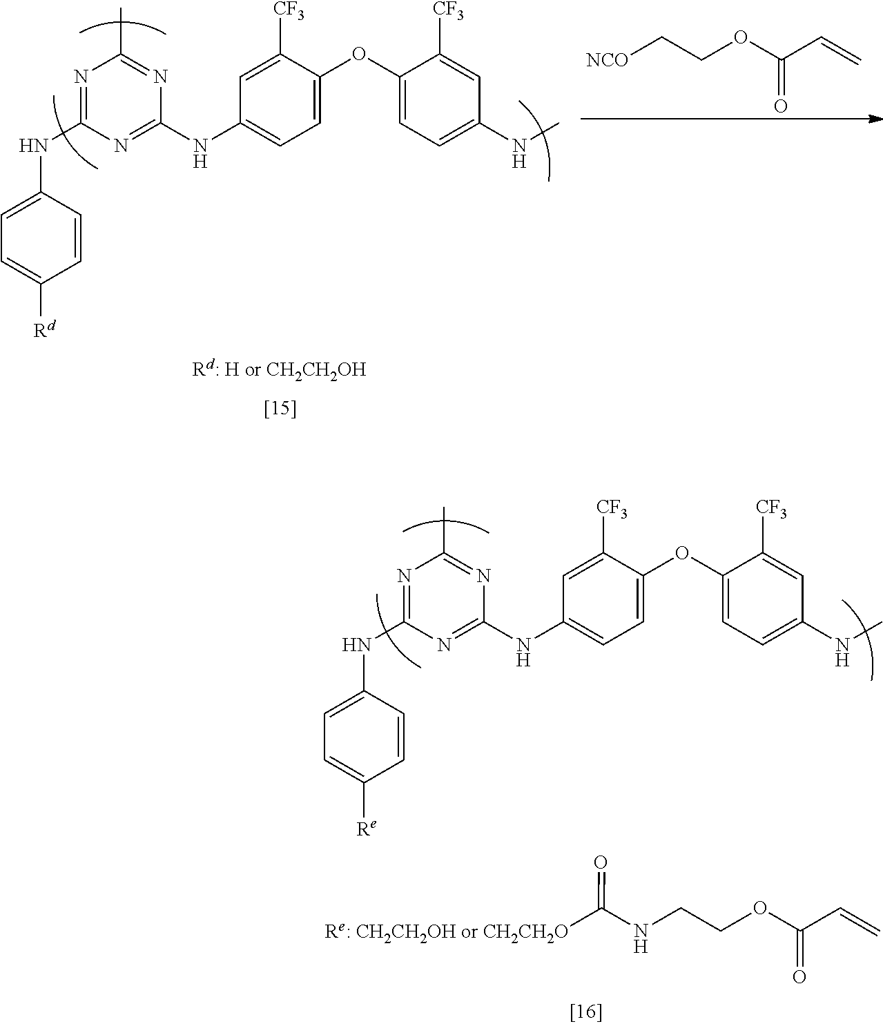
C1(NC2=CC=C([Rd])C=C2)=NC(C)=NC(NC2=CC=C(OC3=CC=C(NC)C=C3[CF3])C([CF3])=C2)=N1.[Rd: H or CH2CH2OH].[NCO]CCOC(C=C)=O.N(CCOC(C=C)=O)C([Re: CH2CH2OH or CH2CH2O])=O.C1(NC2=CC=C([Re])C=C2)=NC(C)=NC(NC2=CC=C(OC3=CC=C(NC)C=C3[CF3])C([CF3])=C2)=N1
